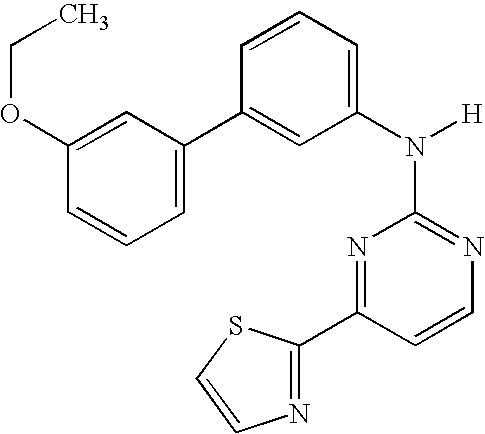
N1=C(N([H])C2=CC=CC(C3=CC=CC(OCC)=C3)=C2)N=C(C2=NC=CS2)C=C1
